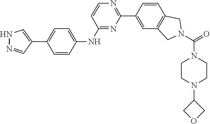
N1N=CC(C2=CC=C(NC3=NC(C4=CC5=C(C=C4)CN(C(N4CCN(C6COC6)CC4)=O)C5)=NC=C3)C=C2)=C1
